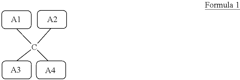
[A1].[A2].[A3].[A4].CC(C)(C)C
